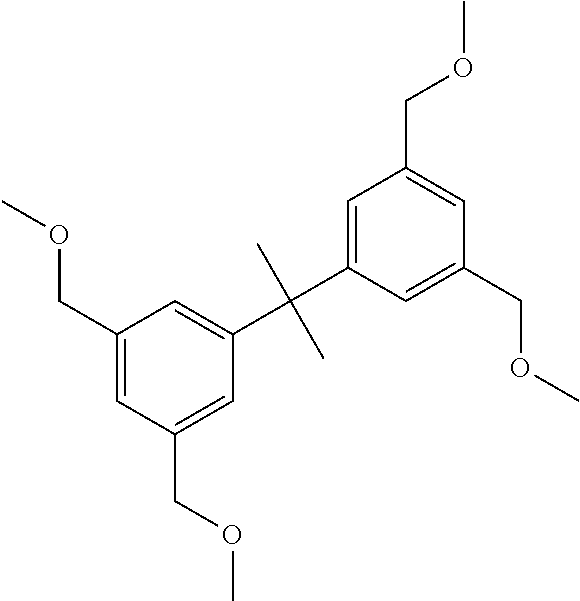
C1(COC)=CC(COC)=CC(C(C)(C)C2=CC(COC)=CC(COC)=C2)=C1
